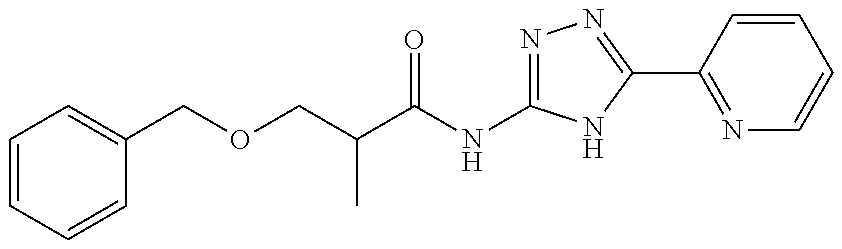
C(C(NC1=NN=C(C2=NC=CC=C2)N1)=O)(C)COCC1=CC=CC=C1
